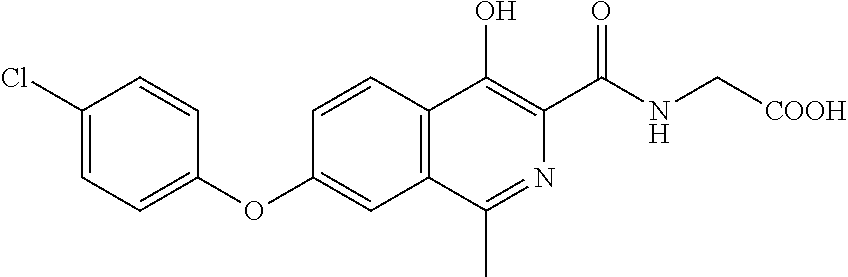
C1(OC2=CC3=C(C=C2)C(O)=C(C(NC[COOH])=O)N=C3C)=CC=C(Cl)C=C1
